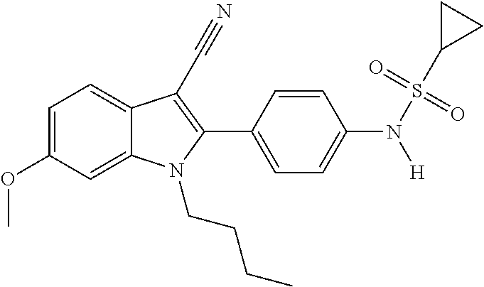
C1=C2C(=CC=C1OC)C(C#N)=C(C1=CC=C(N(S(C3CC3)(=O)=O)[H])C=C1)N2CCCC
